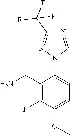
C1(CN)=C(F)C(OC)=CC=C1N1C=NC(C(F)(F)F)=N1
